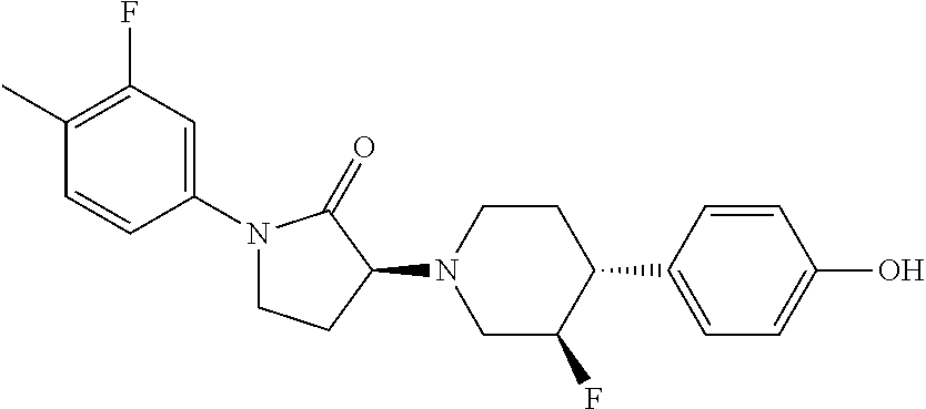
C1(N2CCC(N3CC(F)C(C4=CC=C(O)C=C4)CC3)C2=O)=CC(F)=C(C)C=C1
